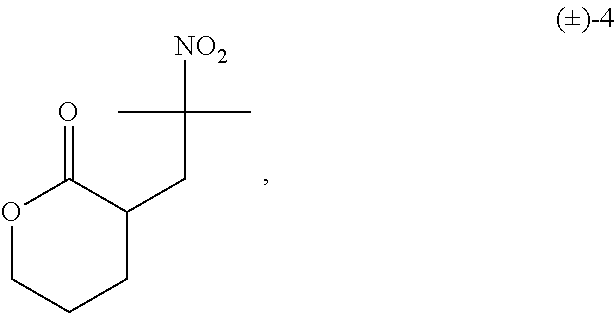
O=C1C(CC([NO2])(C)C)CCCO1
